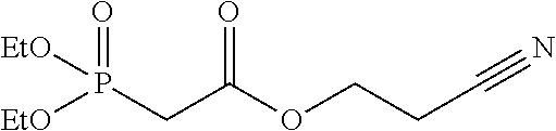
[EtO]P([EtO])(CC(OCCC#N)=O)=O
